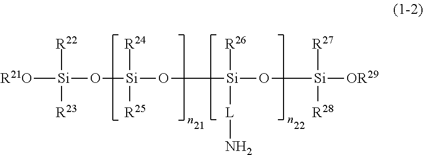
[R21O][Si](O[Si](O[Si](O[Si]([OR29])([R27])[R28])([R26])[L]N)([R24])[R25])([R22])[R23]
